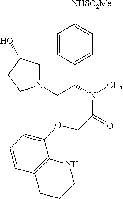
C1=CC(C(N(C)C(=O)COC2=CC=CC3=C2NCCC3)CN2CC(O)CC2)=CC=C1[NHSO2Me]
